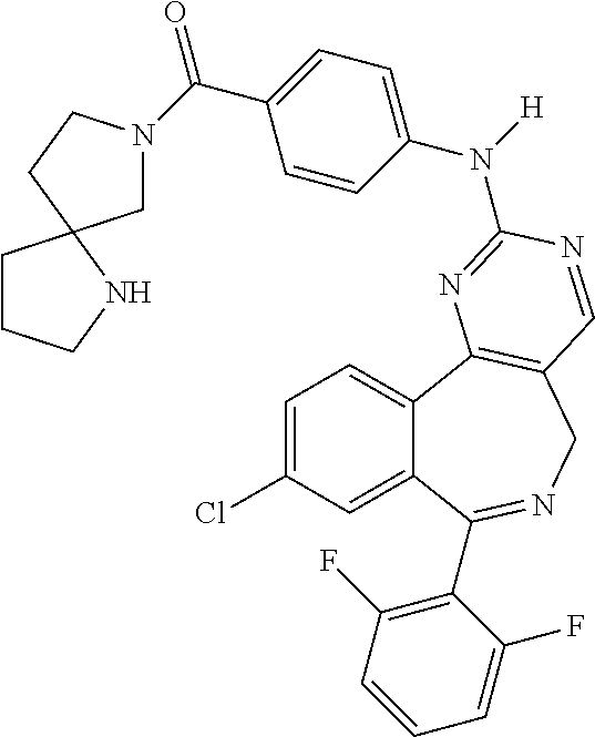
C1=C(Cl)C=C2C(=C1)C1=C(CN=C2C2=C(F)C=CC=C2F)C=NC(N(C2=CC=C(C(N3CC4(CC3)CCCN4)=O)C=C2)[H])=N1
